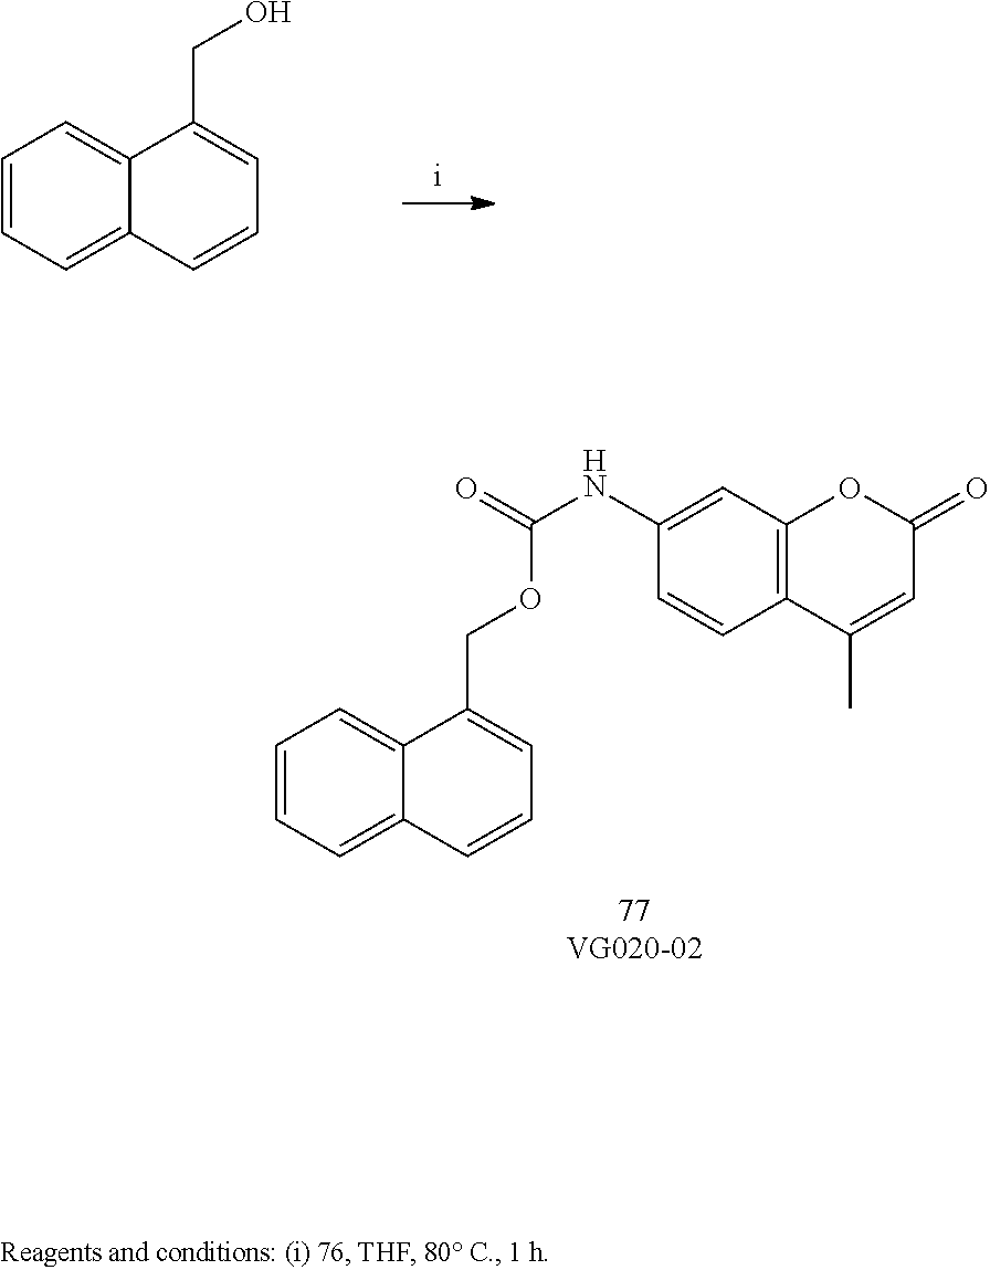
C1=CC=C2C(=C1)C(COC(NC1=CC3=C(C=C1)C(C)=CC(=O)O3)=O)=CC=C2.C1=CC=C2C(=C1)C(CO)=CC=C2
